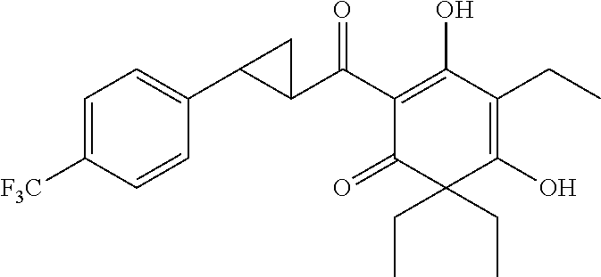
C1(C(C2=C(O)C(CC)=C(O)C(CC)(CC)C2=O)=O)C(C2=CC=C([F3C])C=C2)C1
